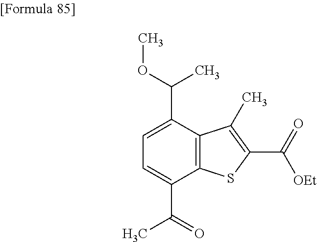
C1=C(C(=O)C)C2=C(C(C(OC)C)=C1)C(C)=C(C(=O)[OEt])S2
